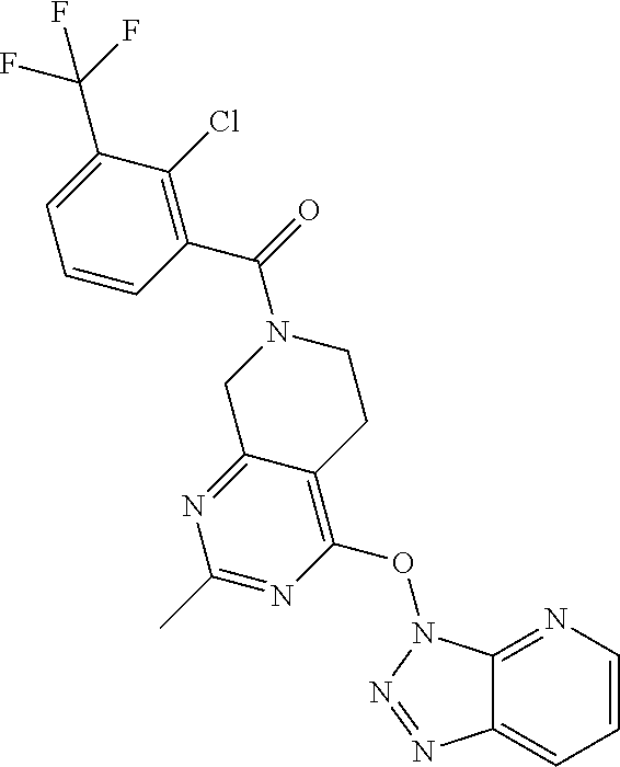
C12=NC=CC=C1N=NN2OC1=C2C(=NC(C)=N1)CN(C(=O)C1=C(Cl)C(C(F)(F)F)=CC=C1)CC2
